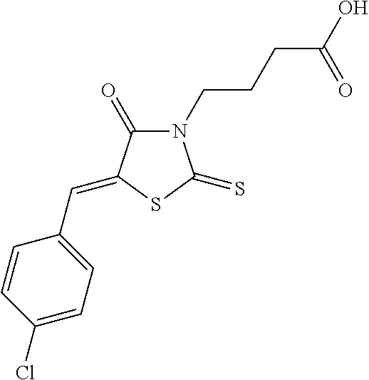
N1(CCCC(O)=O)C(=O)C(=CC2=CC=C(Cl)C=C2)SC1=S
